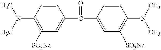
N(C1=C([SO3Na])C=C(C(C2=CC([SO3Na])=C(N(C)C)C=C2)=O)C=C1)(C)C
